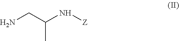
C(C)(CN)N[Z]
